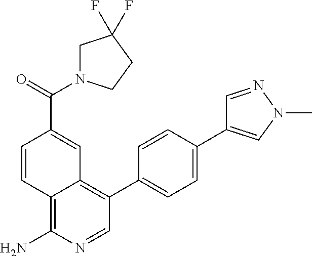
C12=C(N)N=CC(C3=CC=C(C4=CN(C)N=C4)C=C3)=C1C=C(C(N1CC(F)(F)CC1)=O)C=C2
